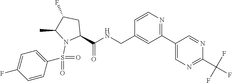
C(C1=CC(C2=CN=C(C(F)(F)F)N=C2)=NC=C1)NC(C1CC(F)C(C)N1S(=O)(=O)C1=CC=C(F)C=C1)=O
